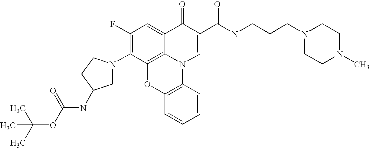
C1(F)=C(N2CC(NC(OC(C)(C)C)=O)CC2)C2=C3C(=C1)C(=O)C(C(NCCCN1CCN(C)CC1)=O)=CN3C1=C(O2)C=CC=C1
